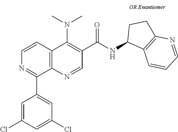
C12=C(N=CC(C(=O)NC3C4=C(CC3)N=CC=C4)=C1N(C)C)C(C1=CC(Cl)=CC(Cl)=C1)=NC=C2
